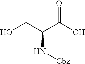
OCC(C(O)=O)N[Cbz]
